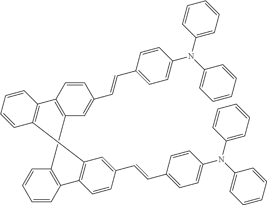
C1=CC2=C(C=C1C=CC1=CC=C(N(C3=CC=CC=C3)C3=CC=CC=C3)C=C1)C1=C(C3=C(C4=C2C=CC=C4)C=C(C=CC2=CC=C(N(C4=CC=CC=C4)C4=CC=CC=C4)C=C2)C=C3)C=CC=C1
